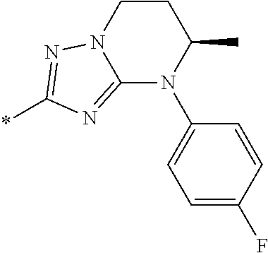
N1(C2=CC=C(F)C=C2)C(C)CCN2C1=NC(*)=N2
